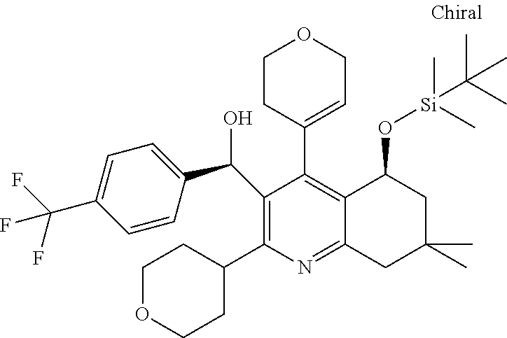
C1(C(O)C2=CC=C(C(F)(F)F)C=C2)=C(C2CCOCC2)N=C2C(=C1C1=CCOCC1)C(O[Si](C(C)(C)C)(C)C)CC(C)(C)C2
